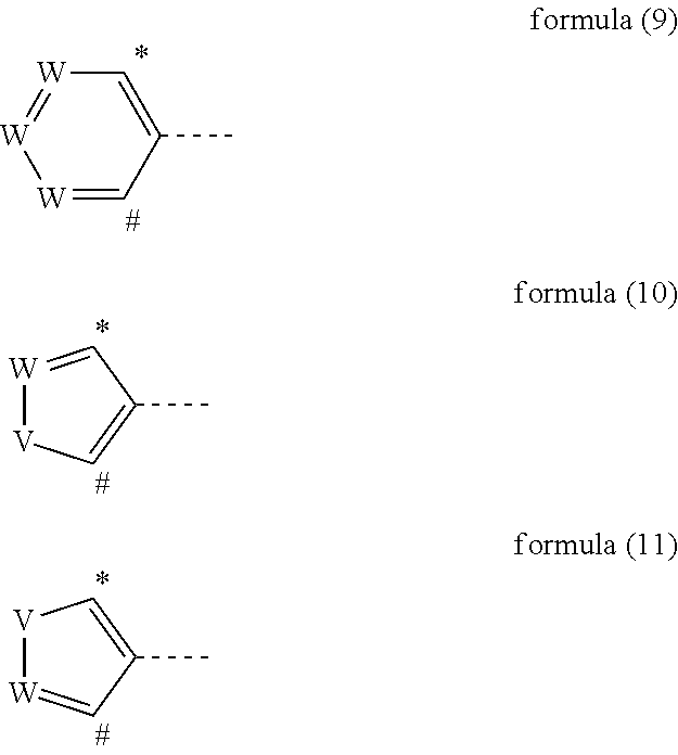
C1(C)=C[W]=[W][W]=C1.[W]1=CC(C)=C[V]1.[V]1[W]=CC(C)=C1
